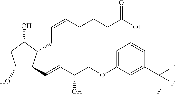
C1(O)C(C=CC(COC2=CC=CC(C(F)(F)F)=C2)O)C(CC=CCCCC(O)=O)C(O)C1
